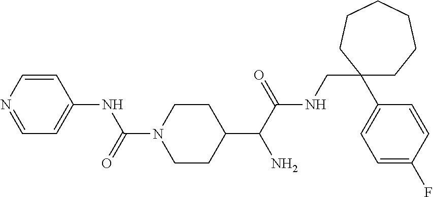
C1(C(C(NCC2(C3=CC=C(F)C=C3)CCCCCC2)=O)N)CCN(C(=O)NC2=CC=NC=C2)CC1
